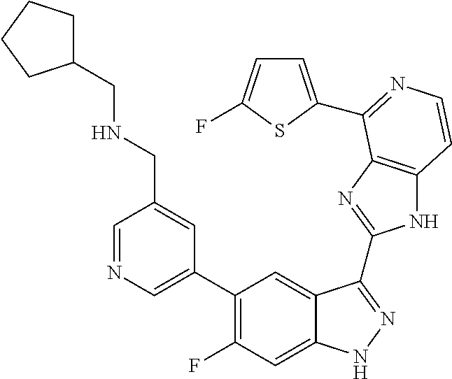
C1=C(C2=C(F)C=C3C(=C2)C(C2=NC4=C(N2)C=CN=C4C2=CC=C(F)S2)=NN3)C=C(CNCC2CCCC2)C=N1
